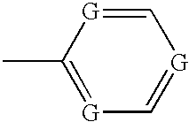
CC1=[G]C=[G]C=[G]1
